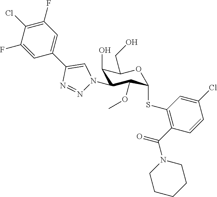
C1(O)C(N2N=NC(C3=CC(F)=C(Cl)C(F)=C3)=C2)C(OC)C(SC2=C(C(N3CCCCC3)=O)C=CC(Cl)=C2)OC1CO
